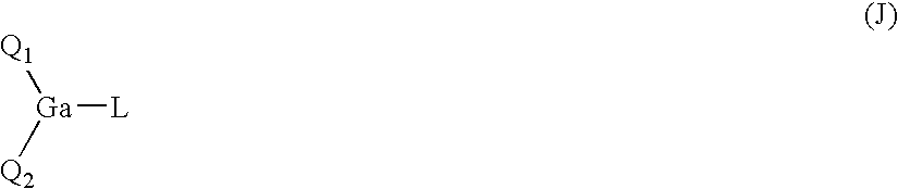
[Q1][Ga]([Q2])[L]
